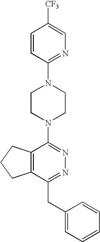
C1=CC(N2CCN(C3=NN=C(CC4=CC=CC=C4)C4=C3CCC4)CC2)=NC=C1[CF3]
